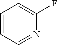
C1=C(F)N=CC=C1
